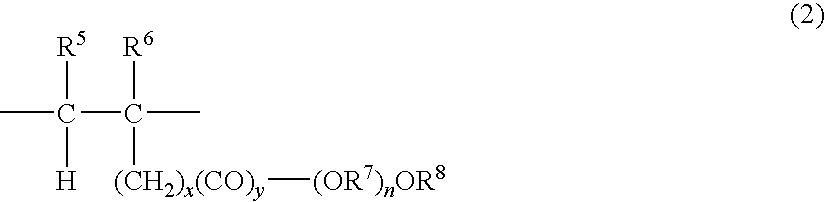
CC(C(C)([R6])[(CH2)x(CO)y][(OR7)nOR8])([R5])[H]
